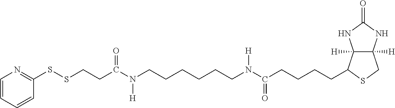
C12([H])C([H])(C(CCCCC(=O)N(CCCCCCN(C(CCSSC3=NC=CC=C3)=O)[H])[H])SC1)NC(=O)N2
